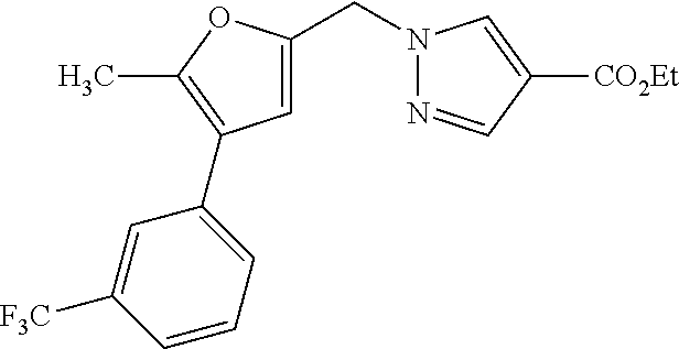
C1=C(CN2N=CC([CO2Et])=C2)OC(C)=C1C1=CC=CC([F3C])=C1
